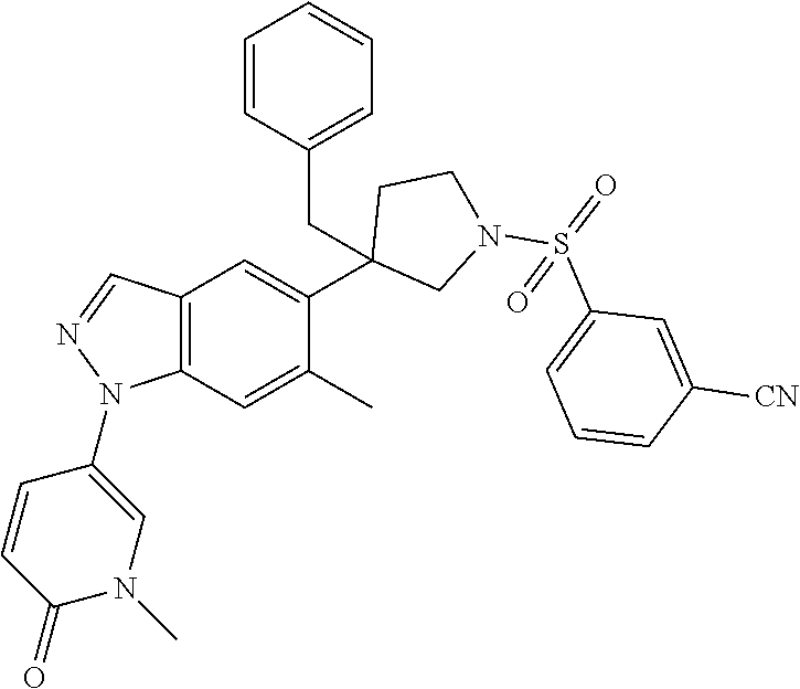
C1(C2=CC3=C(C=C2C)N(C2=CN(C)C(=O)C=C2)N=C3)(CC2=CC=CC=C2)CN(S(=O)(C2=CC=CC([CN])=C2)=O)CC1
